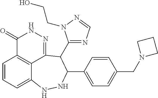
C1=CC=C2C3=C1C(=O)NN=C3C(C1=NC=NN1CCO)C(C1=CC=C(CN3CCC3)C=C1)NN2
